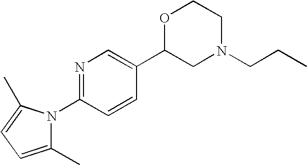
N1=C(N2C(C)=CC=C2C)C=CC(C2CN(CCC)CCO2)=C1
